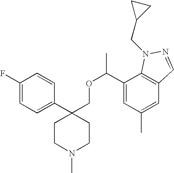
C1(C2(COC(C)C3=CC(C)=CC4=C3N(CC3CC3)N=C4)CCN(C)CC2)=CC=C(F)C=C1
